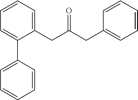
C1(CC(CC2=CC=CC=C2)=O)=CC=CC=C1C1=CC=CC=C1
